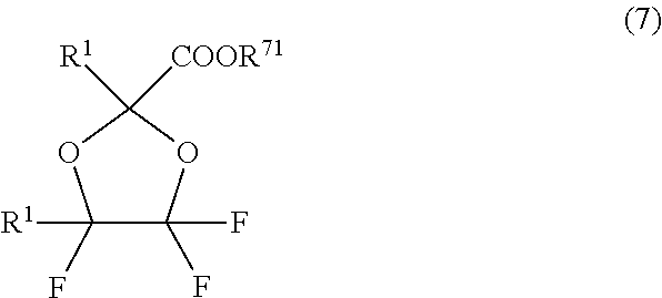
O1C([COOR71])([R1])OC(F)(F)C1(F)[R1]
